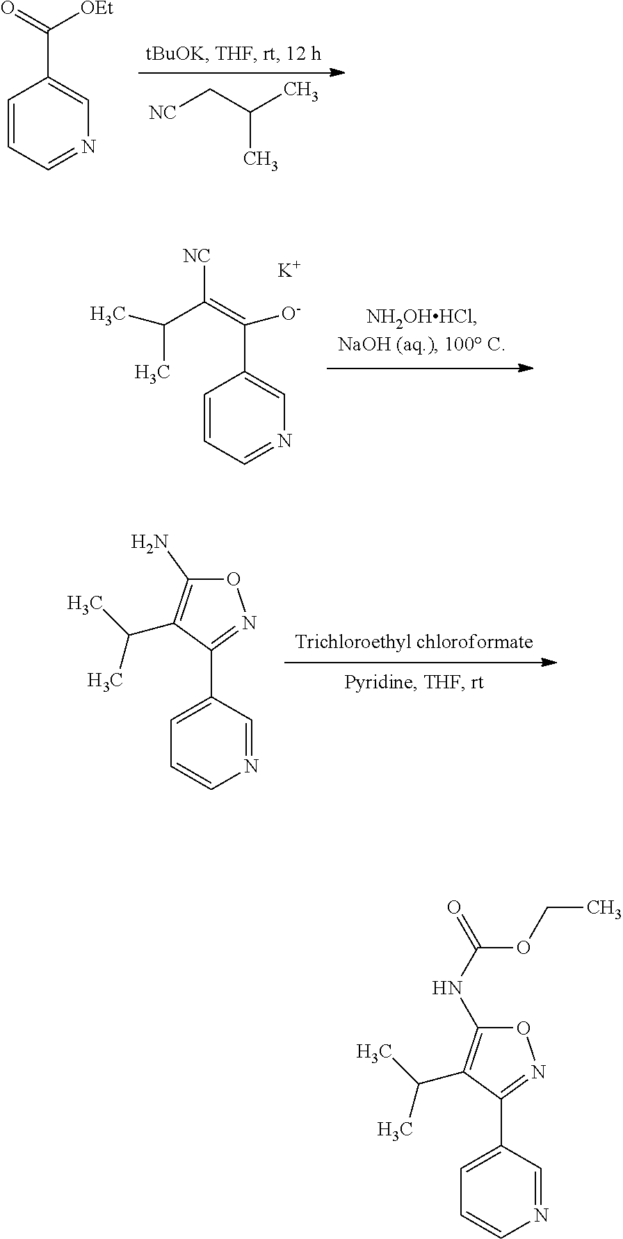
C(C)(C[NC])C.C1=CC=NC=C1C(=O)[OEt].C1=CC=NC=C1C(=C(C(C)C)[NC])[O-].[K].C1=C(C2=NOC(N)=C2C(C)C)C=NC=C1.C1=C(C2=NOC(NC(=O)OCC)=C2C(C)C)C=NC=C1
